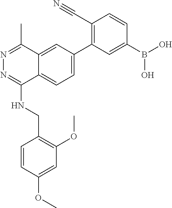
O(C)C1=CC(OC)=C(CNC2=NN=C(C)C3=CC(C4=C(C#N)C=CC(B(O)O)=C4)=CC=C23)C=C1
